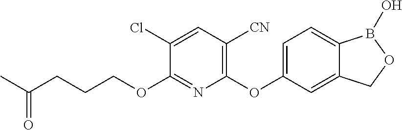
C1(Cl)=CC([CN])=C(OC2=CC=C3C(=C2)COB3O)N=C1OCCCC(C)=O
